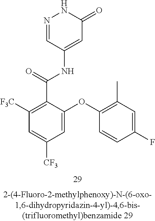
N1=CC(NC(C2=C([F3C])C=C([CF3])C=C2OC2=C(C)C=C(F)C=C2)=O)=CC(=O)N1
